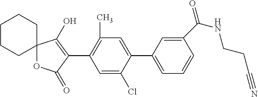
C12(OC(=O)C(C3=C(C)C=C(C4=CC=CC(C(NCCC#N)=O)=C4)C(Cl)=C3)=C1O)CCCCC2
